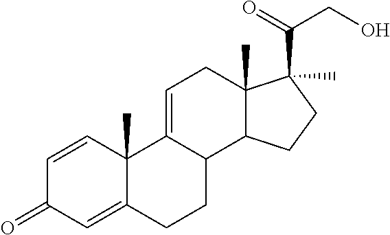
C1=CC2(C)C(=CC1=O)CCC1C2=CCC2(C)C1CCC2(C)C(=O)CO
